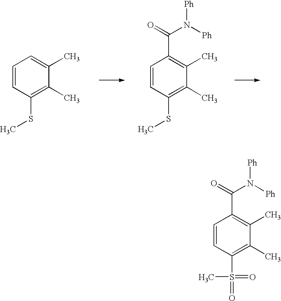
C1=CC(S(=O)(=O)C)=C(C)C(C)=C1C(=O)N([Ph])[Ph].C1=CC(SC)=C(C)C(C)=C1.C1=CC(SC)=C(C)C(C)=C1C(=O)N([Ph])[Ph]
